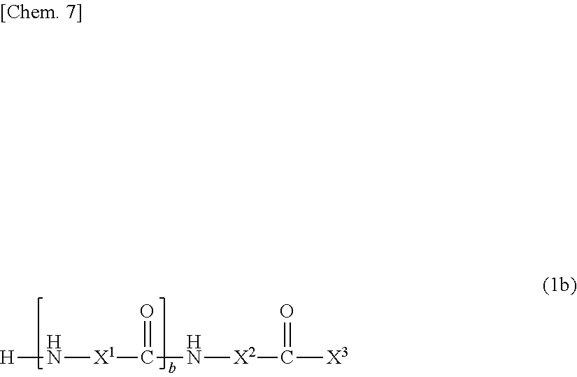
[H]N[X1]C(N[X2]C([X3])=O)=O
